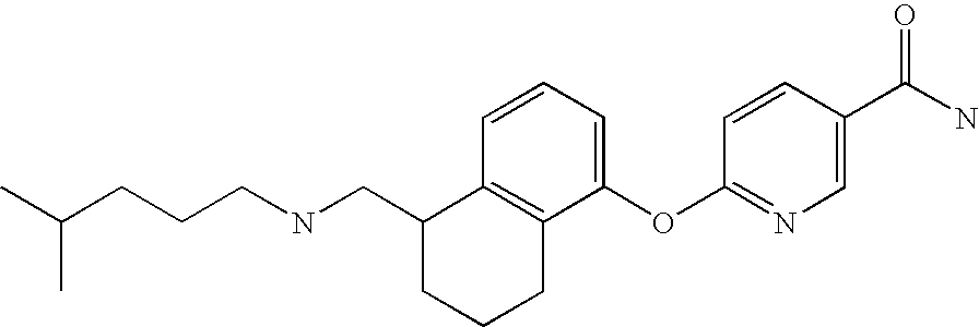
C12=C(C(OC3=NC=C(C(N)=O)C=C3)=CC=C1)CCCC2CNCCCC(C)C
